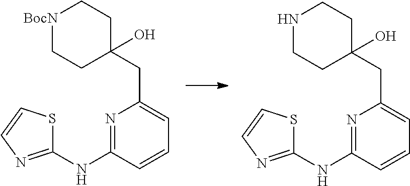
N1CCC(CC2=CC=CC(NC3=NC=CS3)=N2)(O)CC1.[BocN]1CCC(CC2=CC=CC(NC3=NC=CS3)=N2)(O)CC1
